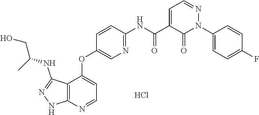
C12=C(N=CC=C1OC1=CN=C(NC(C3=CC=NN(C4=CC=C(F)C=C4)C3=O)=O)C=C1)NN=C2NC(CO)C.Cl
